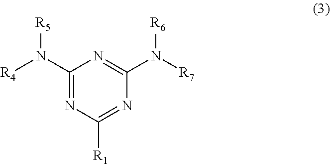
C1(N([R4])[R5])=NC([R1])=NC(N([R7])[R6])=N1
